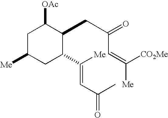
C1(CC(=O)C=C([Me])[CO2Me])C([OAc])CC([Me])CC1C(=CC(C)=O)[Me]
